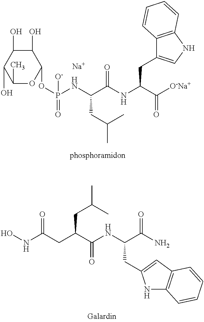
[Na].C1(O)C(C)OC(OP(=O)([O-])NC(C(=O)NC(C([O-Na+])=O)CC2=CNC3=C2C=CC=C3)CC(C)C)C(O)C1O.ONC(CC(C(NC(C(N)=O)CC1=CC2=C(N1)C=CC=C2)=O)CC(C)C)=O
